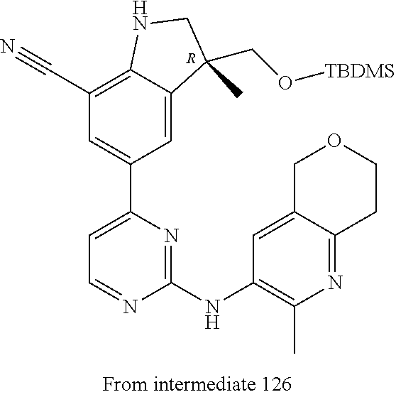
[R].C1(C#N)=C2C(=CC(C3=CC=NC(NC4=C(C)N=C5C(=C4)COCC5)=N3)=C1)C(C)(CO[TBDMS])CN2
